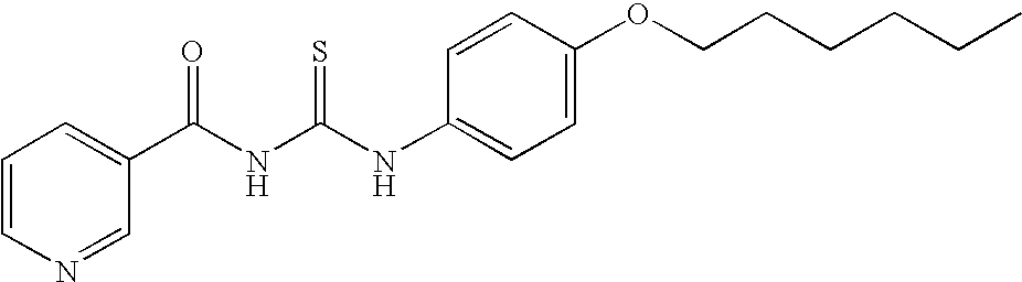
N(C(NC(C1=CC=CN=C1)=O)=S)C1=CC=C(OCCCCCC)C=C1
